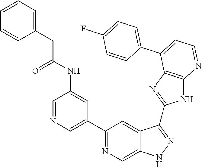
C1=NC=C(C2=NC=C3C(=C2)C(C2=NC4=C(N2)N=CC=C4C2=CC=C(F)C=C2)=NN3)C=C1NC(CC1=CC=CC=C1)=O
